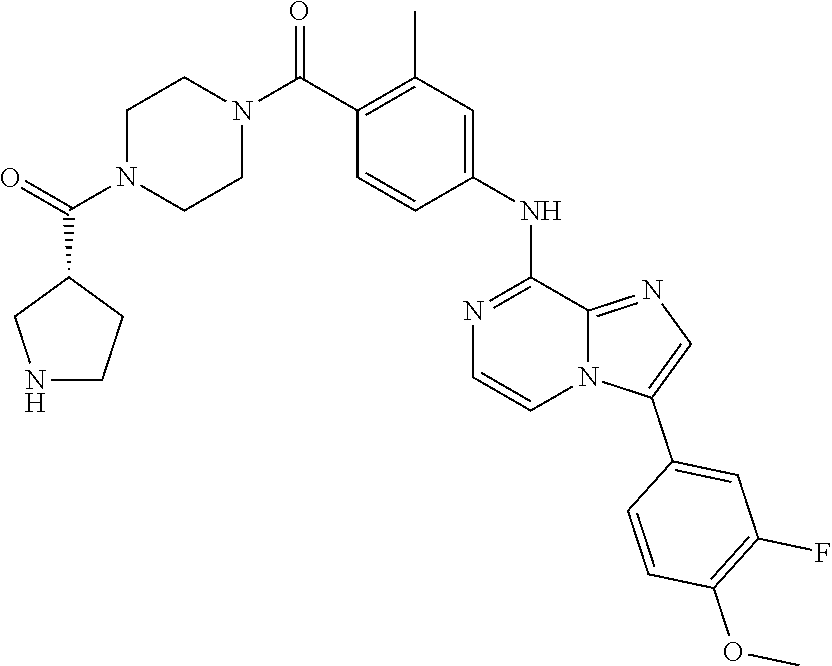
C1(C(=O)N2CCN(C(C3=C(C)C=C(NC4=NC=CN5C4=NC=C5C4=CC(F)=C(OC)C=C4)C=C3)=O)CC2)CNCC1
